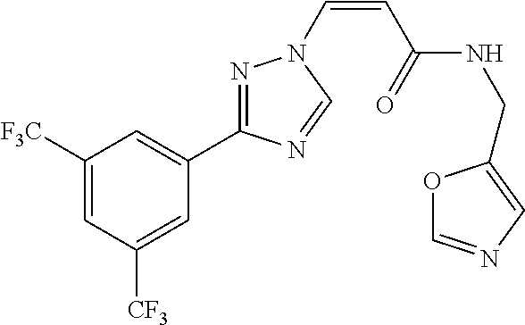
C1([F3C])=CC([CF3])=CC(C2=NN(C=CC(=O)NCC3=CN=CO3)C=N2)=C1
